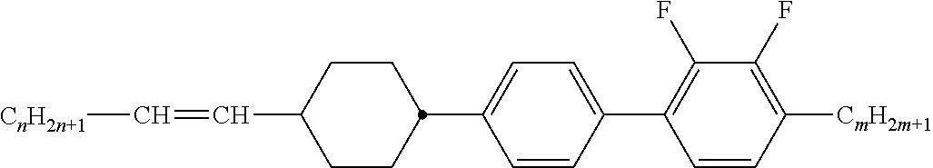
C1=C(C2CCC(C=C[CnH2n+1])CC2)C=CC(C2=C(F)C(F)=C([CmH2m+1])C=C2)=C1
